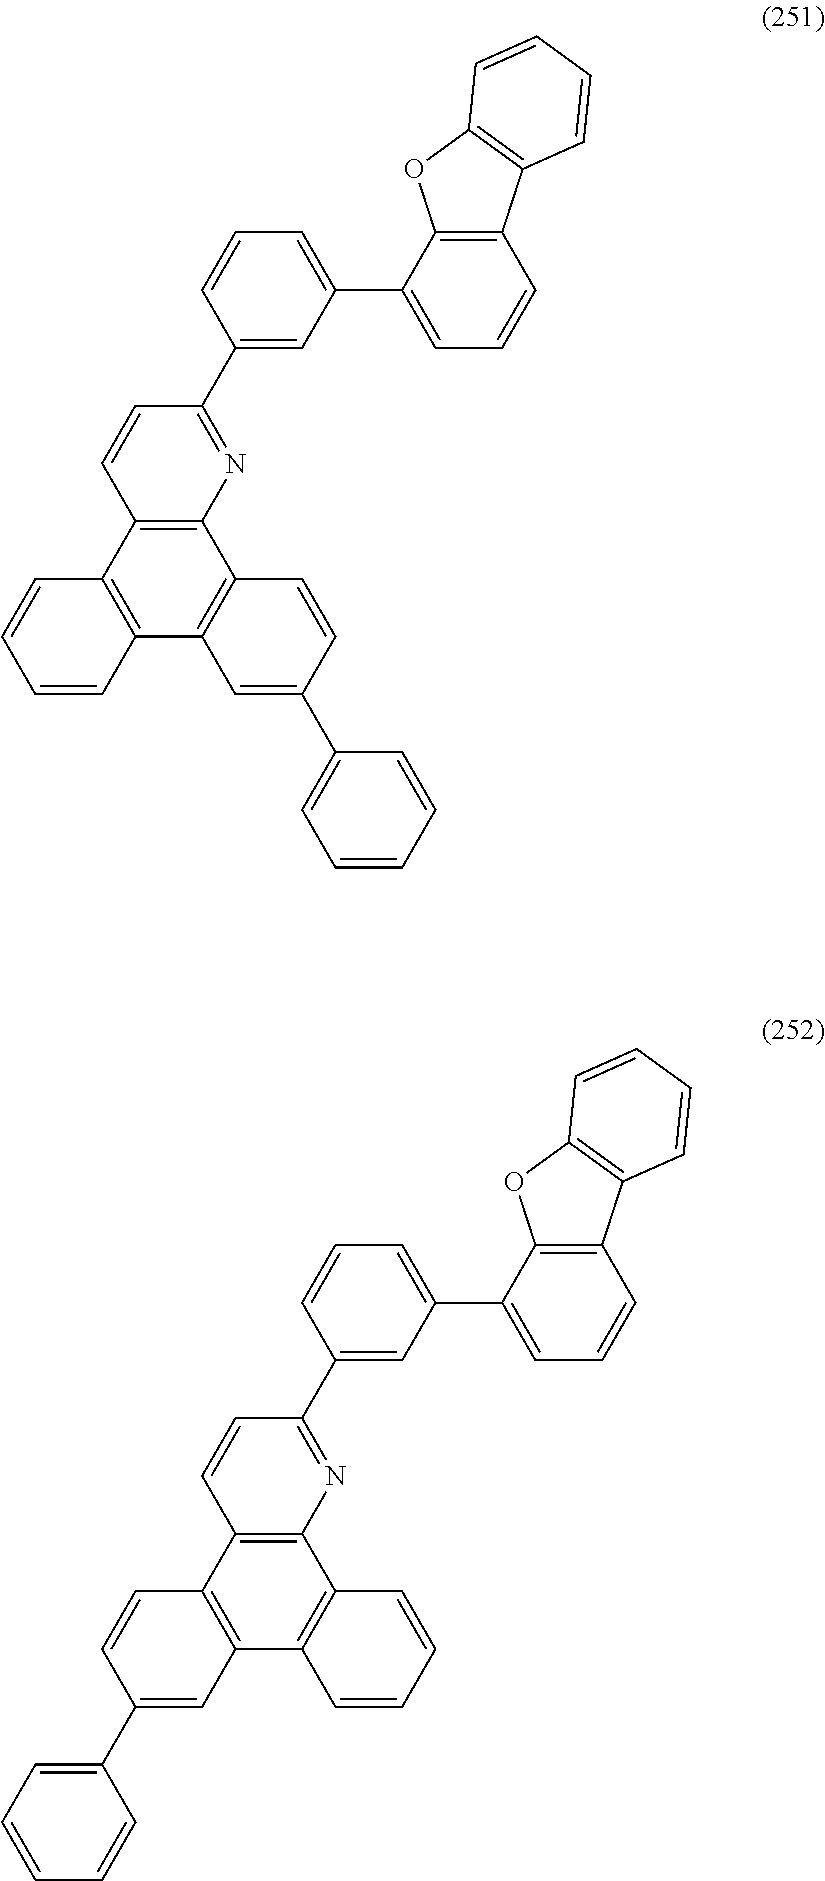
C1(C2=NC3=C(C4=C(C5=C3C=CC(C3=CC=CC=C3)=C5)C=CC=C4)C=C2)=CC(C2=CC=CC3=C2OC2=C3C=CC=C2)=CC=C1.C1(C2=NC3=C(C4=C(C5=C3C=CC=C5)C=C(C3=CC=CC=C3)C=C4)C=C2)=CC(C2=CC=CC3=C2OC2=C3C=CC=C2)=CC=C1
